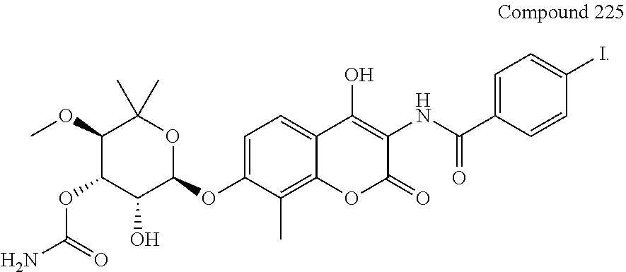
C1(C(=O)NC2=C(O)C3=CC=C(OC4C(O)C(OC(N)=O)C(OC)C(C)(C)O4)C(C)=C3OC2=O)=CC=C(I)C=C1
